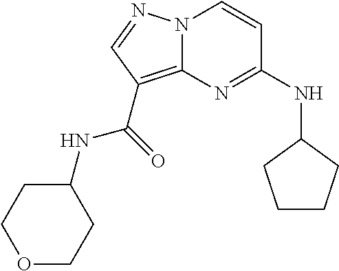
N(C1=NC2=C(C(NC3CCOCC3)=O)C=NN2C=C1)C1CCCC1
